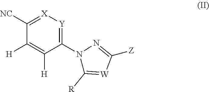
[X]1=C([NC])C([H])=C([H])C(N2C([R])=[W]C([Z])=N2)=[Y]1
